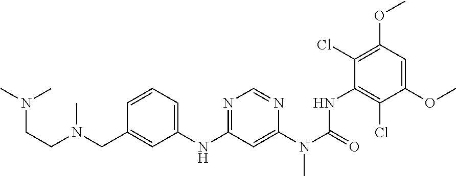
C1(NC2=NC=NC(N(C(=O)NC3=C(Cl)C(OC)=CC(OC)=C3Cl)C)=C2)=CC=CC(CN(C)CCN(C)C)=C1
